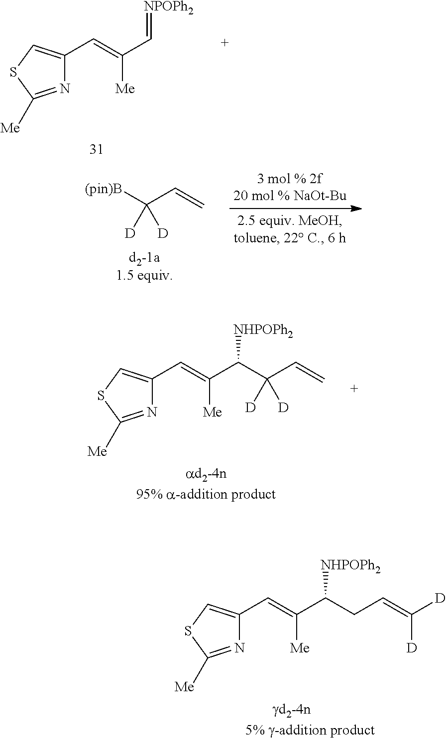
N1=C([Me])SC=C1C=C(C=[NPOPh2])[Me].N1=C([Me])SC=C1C=C(C([NHPOPh2])C(C=C)([D])[D])[Me].N1=C([Me])SC=C1C=C(C([NHPOPh2])CC=C([D])[D])[Me].[(pin)B]C(C=C)([D])[D]
